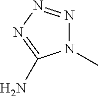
NC1=NN=NN1C
